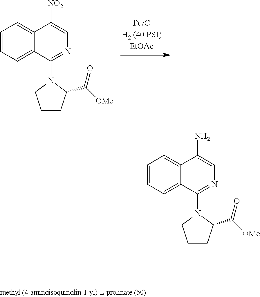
C1=CC=C2C(=C1)C([NO2])=CN=C2N1C(C([OMe])=O)CCC1.C1=CC=C2C(=C1)C(N)=CN=C2N1C(C([OMe])=O)CCC1
